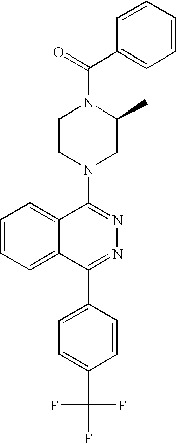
C(=O)(N1CCN(C2=NN=C(C3=CC=C(C(F)(F)F)C=C3)C3=CC=CC=C23)CC1C)C1=CC=CC=C1
